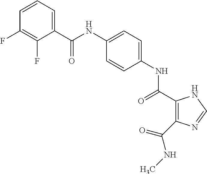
C1(C(NC2=CC=C(NC(=O)C3=C(C(NC)=O)N=CN3)C=C2)=O)=CC=CC(F)=C1F
